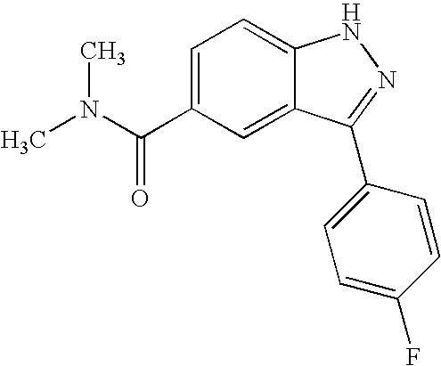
CN(C(C1=CC=C2C(=C1)C(C1=CC=C(F)C=C1)=NN2)=O)C
